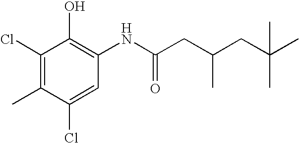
C1(Cl)=C(C)C(Cl)=CC(NC(CC(CC(C)(C)C)C)=O)=C1O
